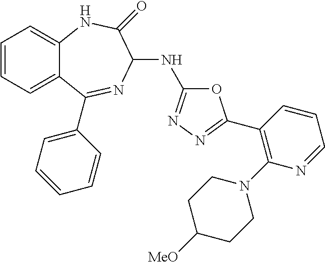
C1=CC=C2C(=C1)NC(=O)C(NC1=NN=C(C3=C(N4CCC([MeO])CC4)N=CC=C3)O1)N=C2C1=CC=CC=C1
